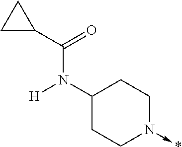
C1(N([H])C(C2CC2)=O)CCN(->*)CC1
